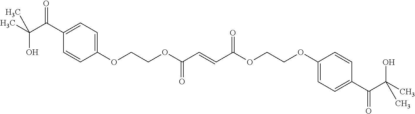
C1=C(C(C(C)(O)C)=O)C=CC(OCCOC(C=CC(OCCOC2=CC=C(C(C(C)(O)C)=O)C=C2)=O)=O)=C1
